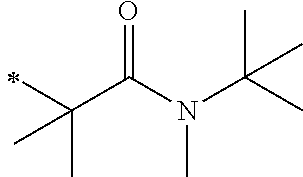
C(C)(C(=O)N(C)C(C)(C)C)(C)C
